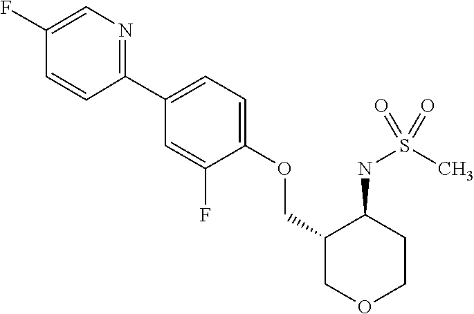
C1(C2=CC=C(OCC3COCCC3NS(C)(=O)=O)C(F)=C2)=NC=C(F)C=C1
